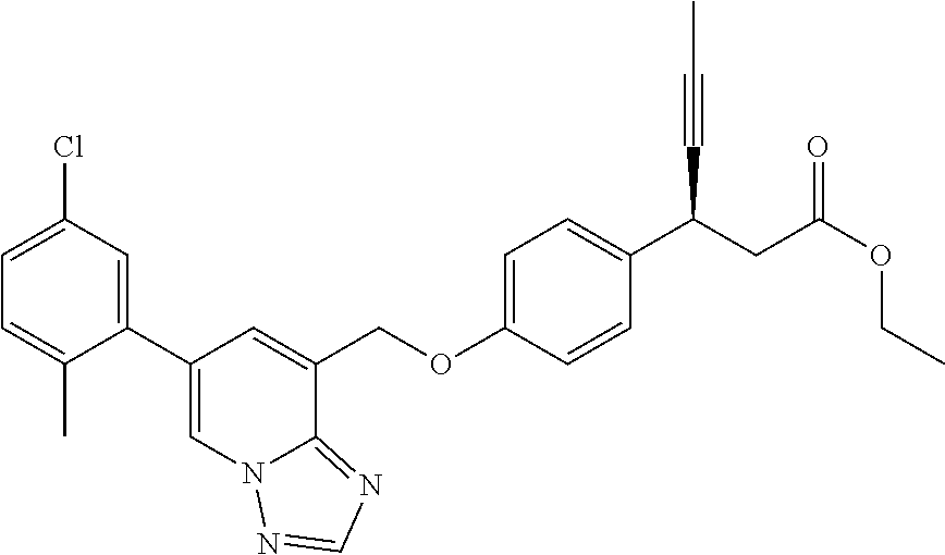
C1=C(Cl)C=C(C2=CN3C(=NC=N3)C(COC3=CC=C(C(CC(OCC)=O)C#CC)C=C3)=C2)C(C)=C1
